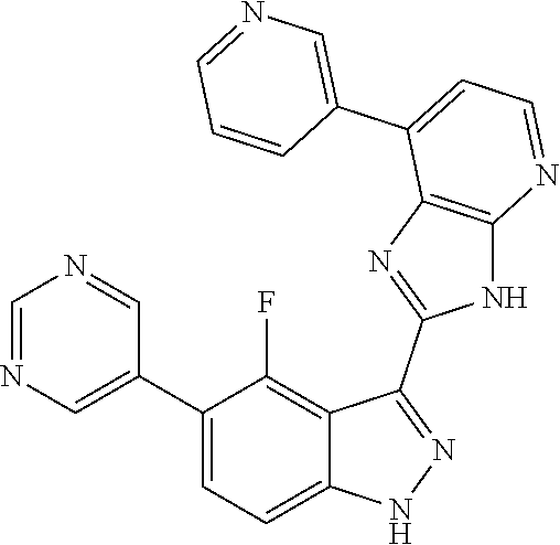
C1=NC=C(C2=CC=C3C(=C2F)C(C2=NC4=C(N2)N=CC=C4C2=CN=CC=C2)=NN3)C=N1
